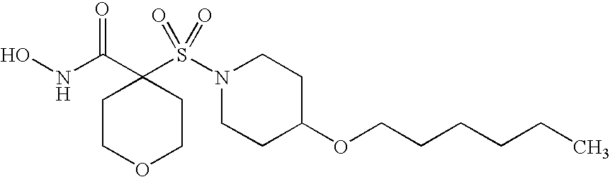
C1COCCC1(C(NO)=O)S(N1CCC(OCCCCCC)CC1)(=O)=O
